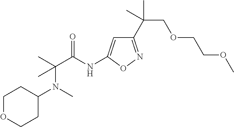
C1OCCC(N(C)C(C)(C(NC2=CC(C(COCCOC)(C)C)=NO2)=O)C)C1
